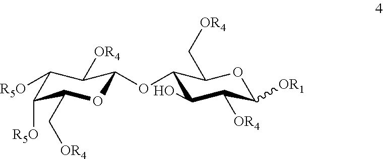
C1([OR4])C([OR1])OC(C[OR4])C(OC2OC(C[OR4])C([R5O])C([R5O])C2[OR4])C1O
